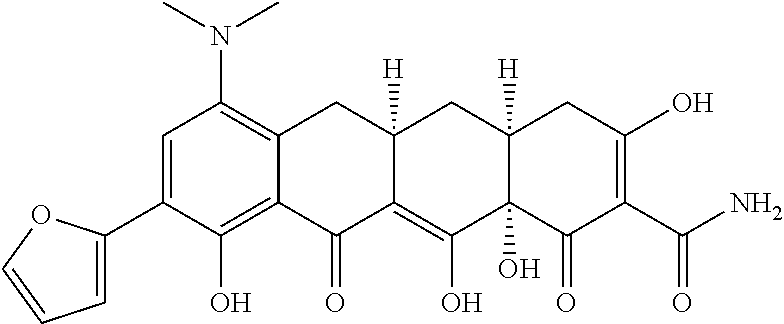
C1(C2=CC(N(C)C)=C3C(=C2O)C(=O)C2=C(O)C4(O)C([H])(CC2([H])C3)CC(O)=C(C(N)=O)C4=O)=CC=CO1
